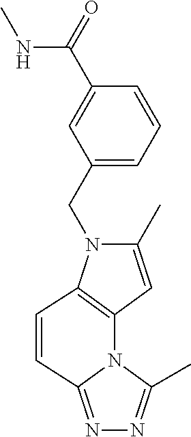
C1(C)=CC2=C(N1CC1=CC=CC(C(NC)=O)=C1)C=CC1=NN=C(C)N12
